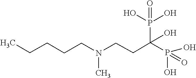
OP(C(P(O)(O)=O)(CCN(CCCCC)C)O)(O)=O
